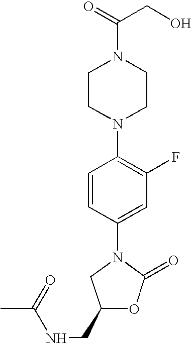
C1CN(C2=C(F)C=C(N3CC(CNC(=O)C)OC3=O)C=C2)CCN1C(=O)CO
